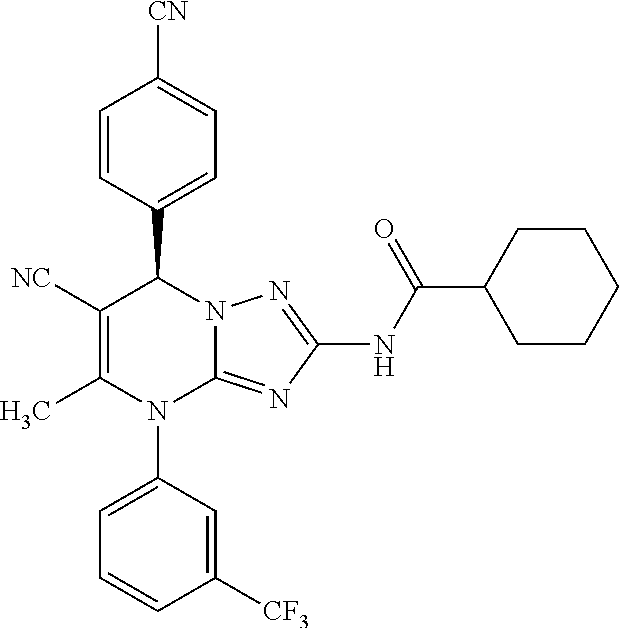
C1=CC(C2C([NC])=C(C)N(C3=CC=CC([CF3])=C3)C3=NC(NC(=O)C4CCCCC4)=NN23)=CC=C1[CN]
